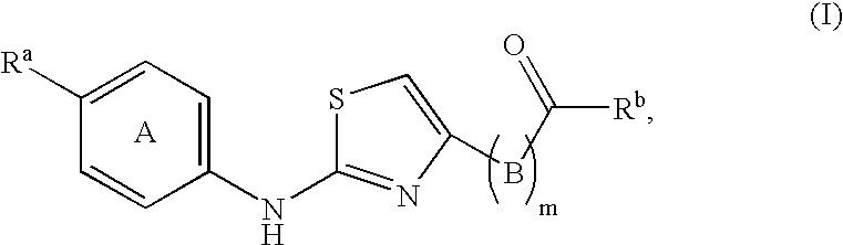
C1(NC2=NC(BC([Rb])=O)=CS2)=CC=C([Ra])C=C1
